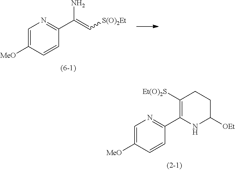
C1=C([MeO])C=CC(C2=C([Et(O)2S])CCC([OEt])N2)=N1.C1=C([MeO])C=CC(C(N)=C[S(O)2Et])=N1
